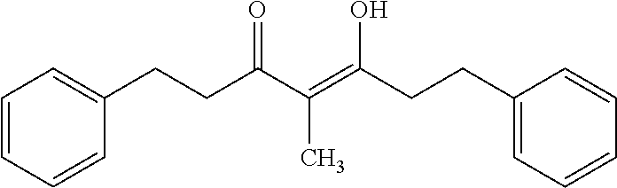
C(=C(C(=O)CCC1=CC=CC=C1)C)(CCC1=CC=CC=C1)O
